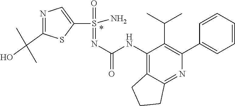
C1=C(S(N)(=O)=NC(NC2=C3CCCC3=NC(C3=CC=CC=C3)=C2C(C)C)=O)SC(C(C)(O)C)=N1
